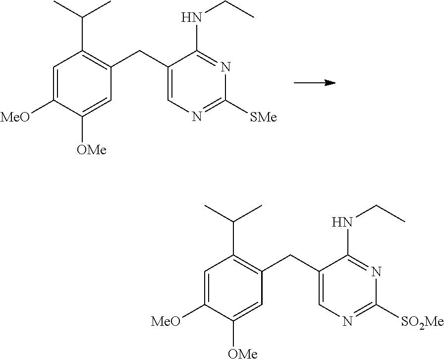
N1=C(NCC)C(CC2=C(C(C)C)C=C([MeO])C([OMe])=C2)=CN=C1[SMe].N1=C([SO2Me])N=C(NCC)C(CC2=C(C(C)C)C=C([MeO])C([OMe])=C2)=C1
